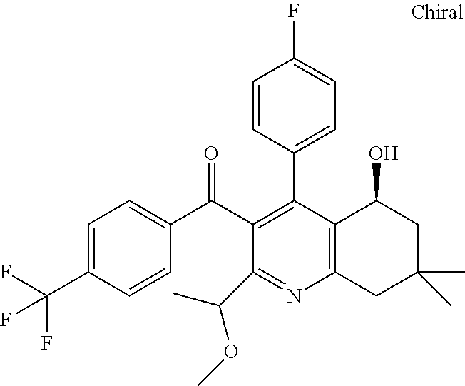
C1=C(C(F)(F)F)C=CC(C(C2=C(C3=CC=C(F)C=C3)C3=C(N=C2C(OC)C)CC(C)(C)CC3O)=O)=C1
